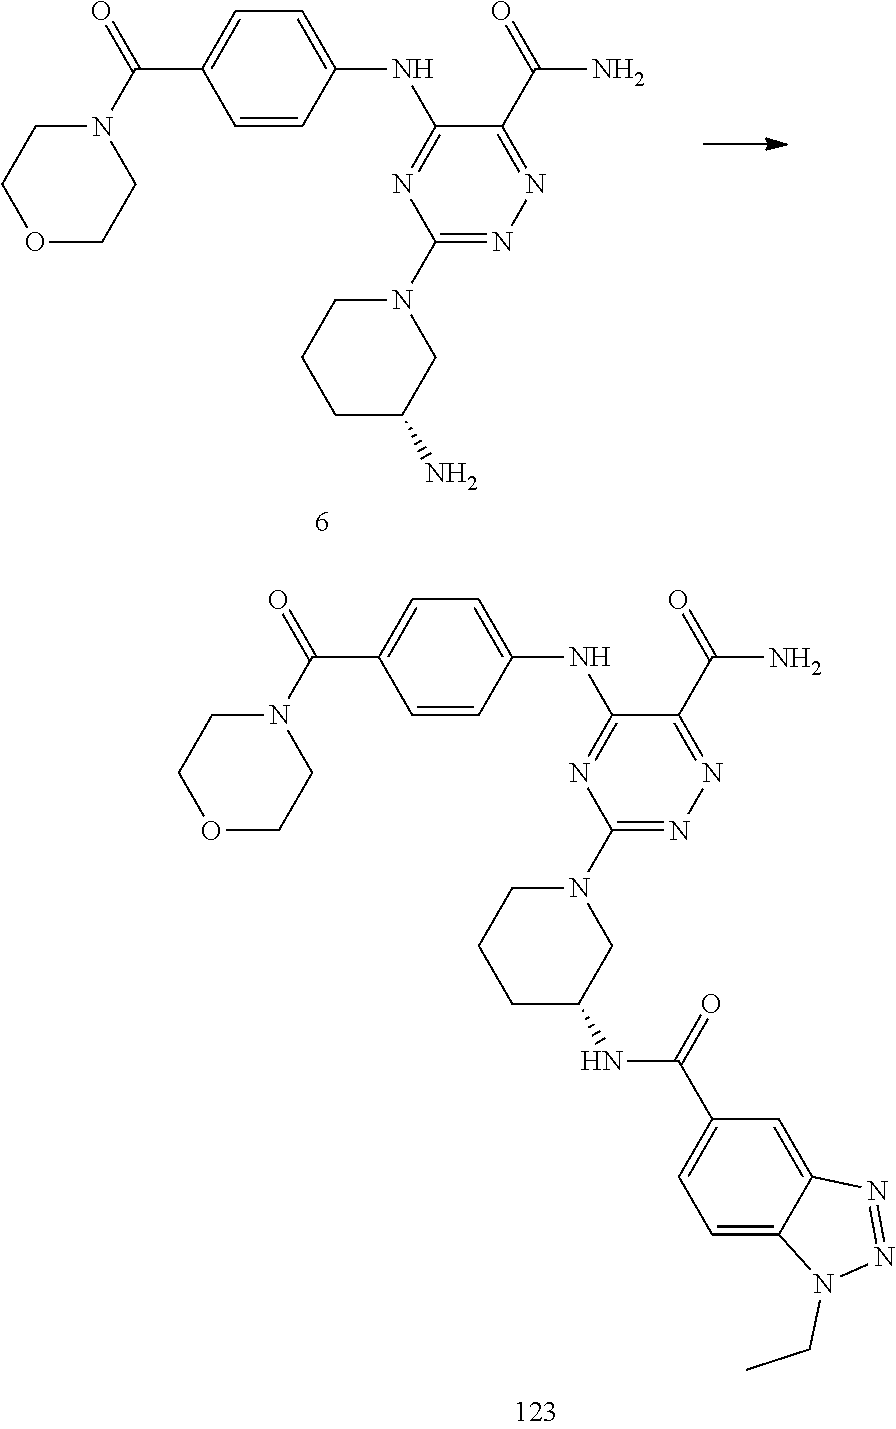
C1=CC(NC2=NC(N3CCCC(N)C3)=NN=C2C(=O)N)=CC=C1C(N1CCOCC1)=O.C1=CC(NC2=NC(N3CCCC(NC(C4=CC=C5C(=C4)N=NN5CC)=O)C3)=NN=C2C(=O)N)=CC=C1C(N1CCOCC1)=O
